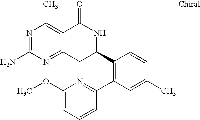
N1=C(N)N=C2C(=C1C)C(=O)NC(C1=C(C3=NC(OC)=CC=C3)C=C(C)C=C1)C2
